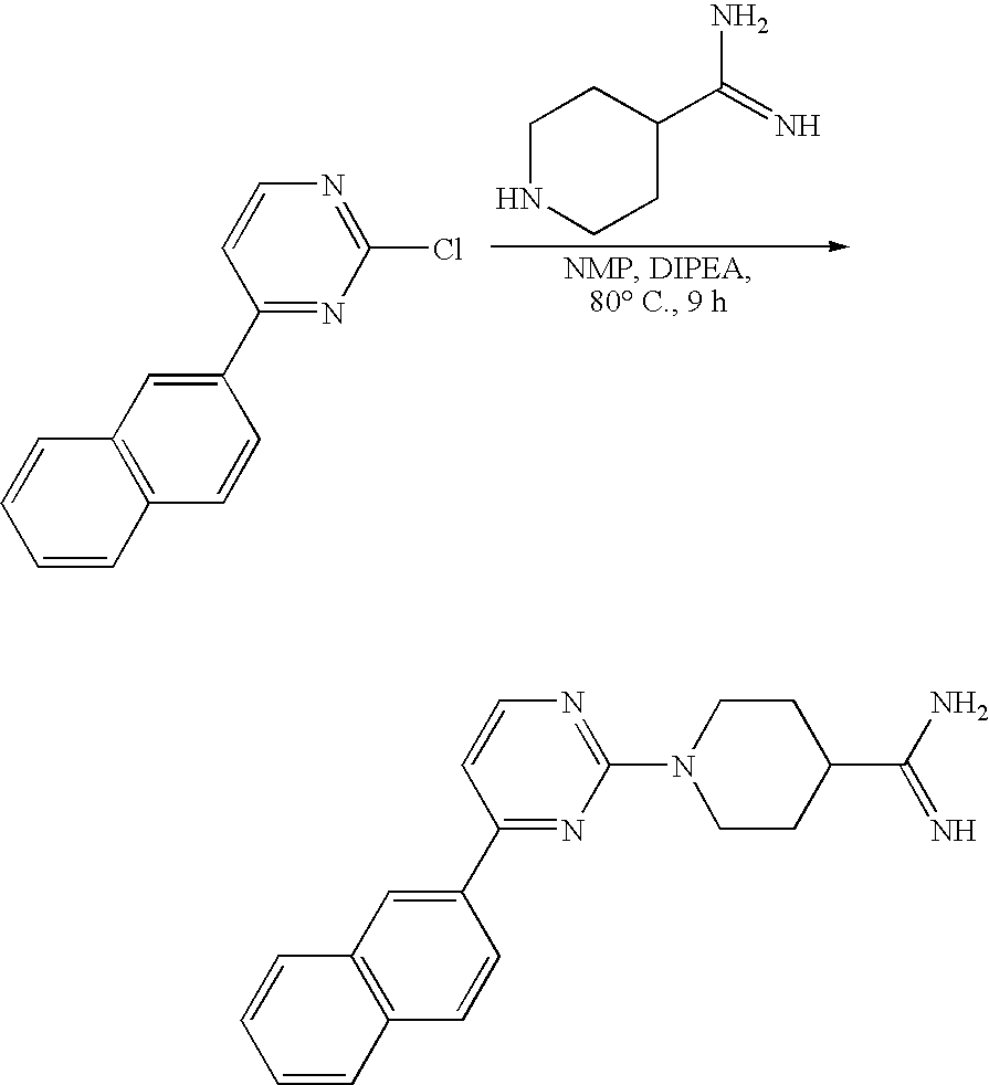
C1(C2=CC3=C(C=C2)C=CC=C3)=NC(Cl)=NC=C1.C1NCCC(C(=N)N)C1.C1(C2=CC3=C(C=C2)C=CC=C3)=NC(N2CCC(C(N)=N)CC2)=NC=C1
